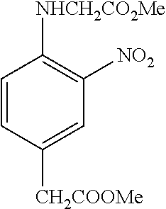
C1([NHCH2CO2Me])=C([NO2])C=C([CH2COOMe])C=C1
